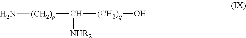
[(CH2)p](C([NHR2])[(CH2)q]O)N
